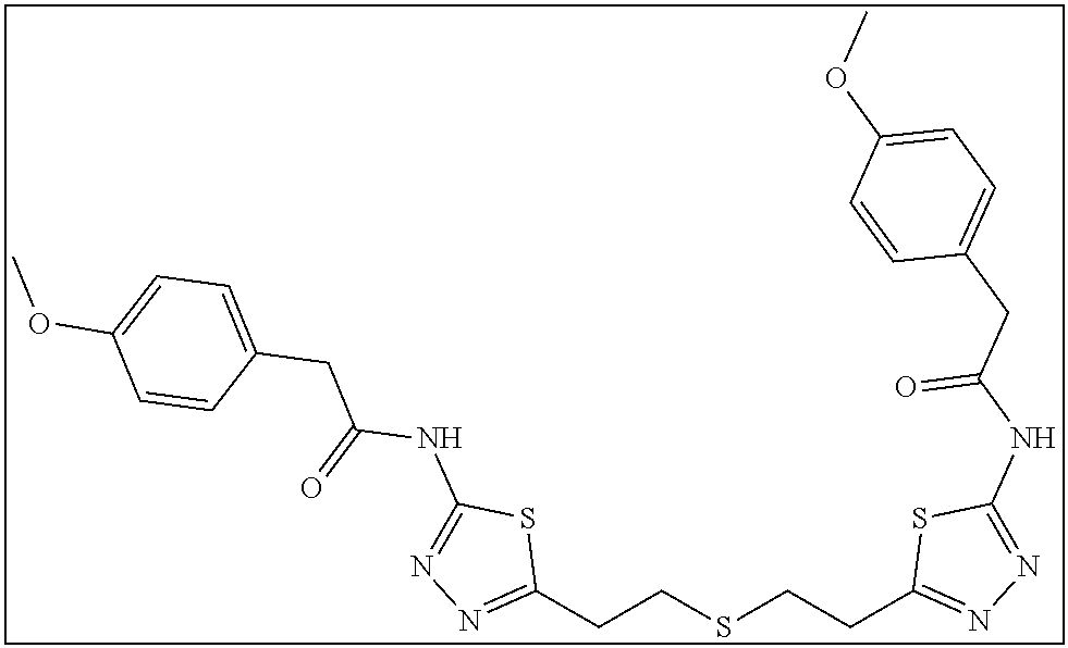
C(CSCCC1=NN=C(NC(CC2=CC=C(OC)C=C2)=O)S1)C1=NN=C(NC(CC2=CC=C(OC)C=C2)=O)S1
